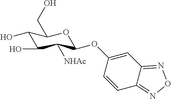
O(C1C([NHAc])C(O)C(O)C(CO)O1)C1=CC2=NON=C2C=C1
